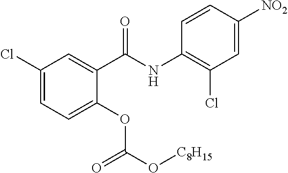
C1(Cl)=CC=C(OC(O[C8H15])=O)C(C(NC2=C(Cl)C=C([NO2])C=C2)=O)=C1
